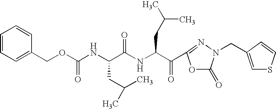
N(C(OCC1=CC=CC=C1)=O)C(C(NC(C(=O)C1=NN(CC2=CSC=C2)C(=O)O1)CC(C)C)=O)CC(C)C
